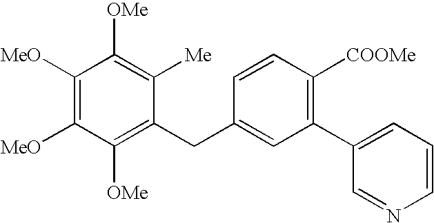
C1([OMe])=C(CC2=CC(C3=CC=CN=C3)=C([COOMe])C=C2)C([Me])=C([OMe])C([MeO])=C1[MeO]
